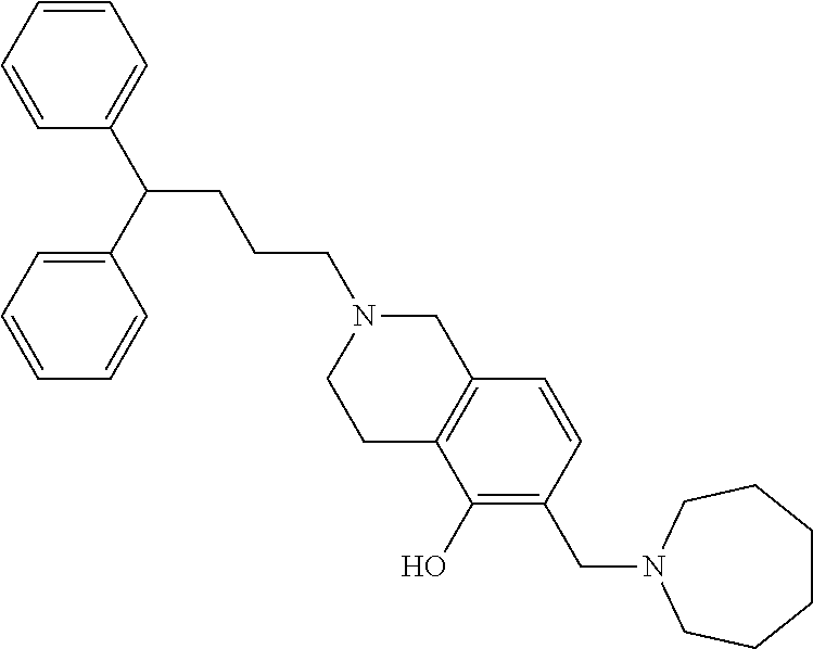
C(CCCN1CCC2=C(C1)C=CC(CN1CCCCCC1)=C2O)(C1=CC=CC=C1)C1=CC=CC=C1
